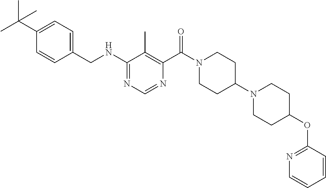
C1(NCC2=CC=C(C(C)(C)C)C=C2)=NC=NC(C(N2CCC(N3CCC(OC4=NC=CC=C4)CC3)CC2)=O)=C1C
